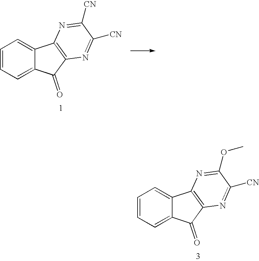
C1=CC=C2C(=C1)C1=C(C2=O)N=C([CN])C(OC)=N1.C1=CC=C2C(=C1)C1=C(C2=O)N=C([CN])C([CN])=N1
